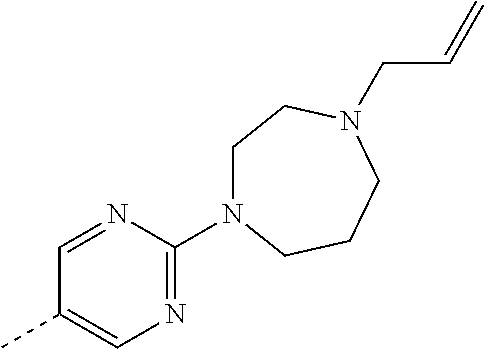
C1=NC(N2CCN(CC=C)CCC2)=NC=C1C
